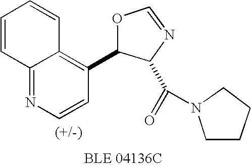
C1(C2=C3C(=NC=C2)C=CC=C3)OC=NC1C(=O)N1CCCC1
